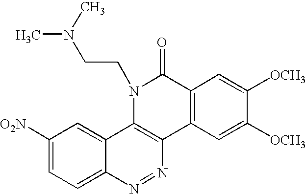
C1([O2N])=CC=C2C(=C1)C1=C(N=N2)C2=C(C(=O)N1CCN(C)C)C=C([OCH3])C([OCH3])=C2
